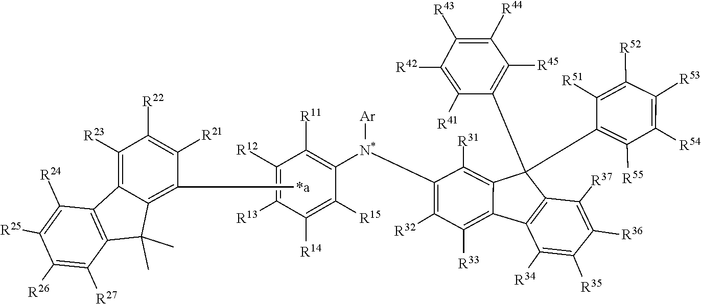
C1([R21])=C([R22])C([R23])=C2C(=C1[*a])C(C)(C)C1=C2C([R24])=C([R25])C([R26])=C1[R27].C1([R51])=C([R52])C([R53])=C([R54])C([R55])=C1C1(C2=C([R45])C([R44])=C([R43])C([R42])=C2[R41])C2=C([R31])C([N*]([Ar])C3=C([R11])C([R12])=C([R13])C([R14])=C3[R15])=C([R32])C([R33])=C2C2=C1C([R37])=C([R36])C([R35])=C2[R34]
